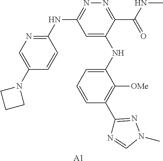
C1=C(NC2=CC=CC(C3=NN(C)C=N3)=C2[OMe])C(C(NC)=O)=NN=C1NC1=NC=C(N2CCC2)C=C1.[A1]
